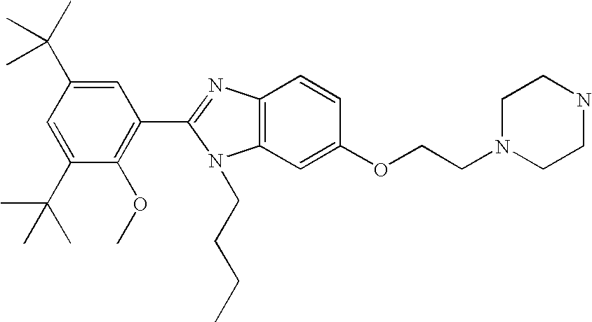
C1=C(C(C)(C)C)C=C(C(C)(C)C)C(OC)=C1C1=NC2=C(N1CCCC)C=C(OCCN1CCNCC1)C=C2
